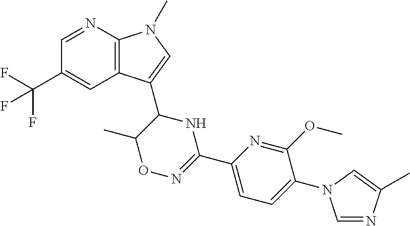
C12=C(C=C(C(F)(F)F)C=N1)C(C1NC(C3=CC=C(N4C=NC(C)=C4)C(OC)=N3)=NOC1C)=CN2C
